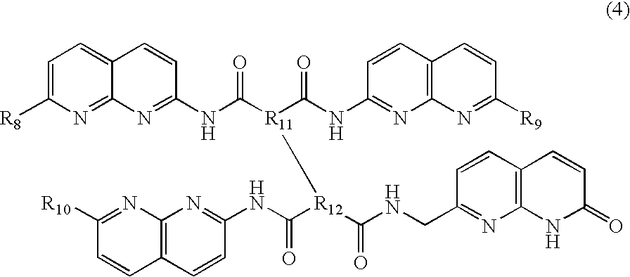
C1=C([R8])N=C2C(=C1)C=CC(NC(=O)[R11](C(NC1=NC3=C(C=C1)C=CC([R9])=N3)=O)[R12](C(NCC1=NC3=C(C=C1)C=CC(=O)N3)=O)C(NC1=NC3=C(C=C1)C=CC([R10])=N3)=O)=N2
